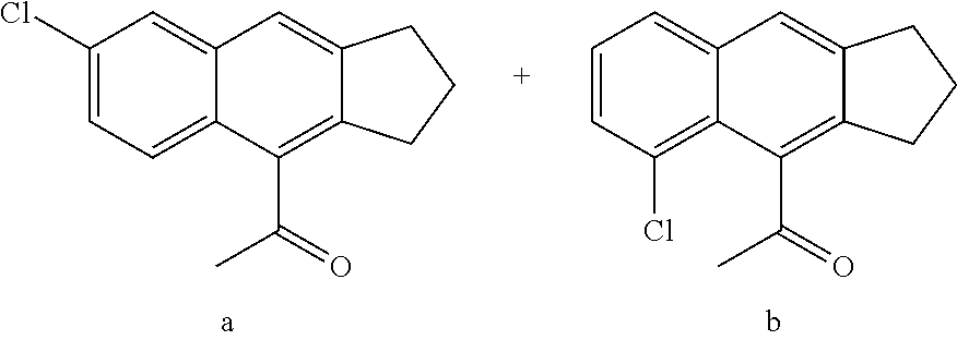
C1=CC(Cl)=C2C(=C1)C=C1C(=C2C(=O)C)CCC1.C1(Cl)=CC=C2C(=C1)C=C1C(=C2C(=O)C)CCC1
